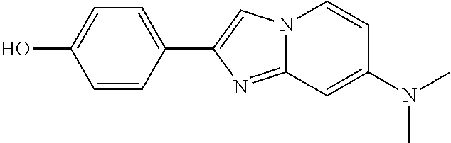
C1(C2=CN3C(=N2)C=C(N(C)C)C=C3)=CC=C(O)C=C1
